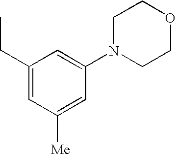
C1(CC)=CC([Me])=CC(N2CCOCC2)=C1
